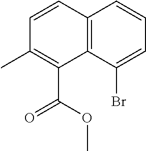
CC1=C(C(OC)=O)C2=C(C=C1)C=CC=C2Br
